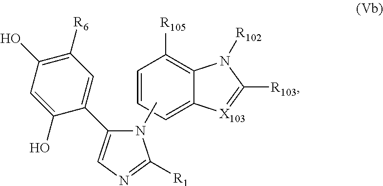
C1=CC=C2C(=C1[R105])N([R102])C([R103])=[X103]2.CN1C(C2=CC([R6])=C(O)C=C2O)=CN=C1[R1]
